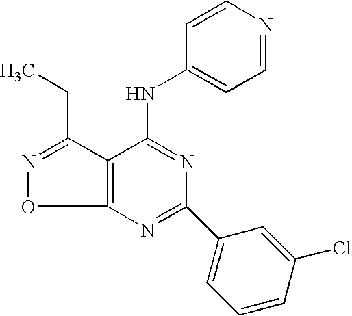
C12=C(C(NC3=CC=NC=C3)=NC(C3=CC=CC(Cl)=C3)=N1)C(CC)=NO2
